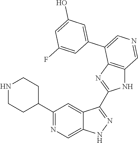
C1(C2CCNCC2)=NC=C2C(=C1)C(C1=NC3=C(N1)C=NC=C3C1=CC(O)=CC(F)=C1)=NN2
